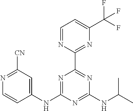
C1(NC2=NC(C3=NC(C(F)(F)F)=CC=N3)=NC(NC(C)C)=N2)=CC([CN])=NC=C1
